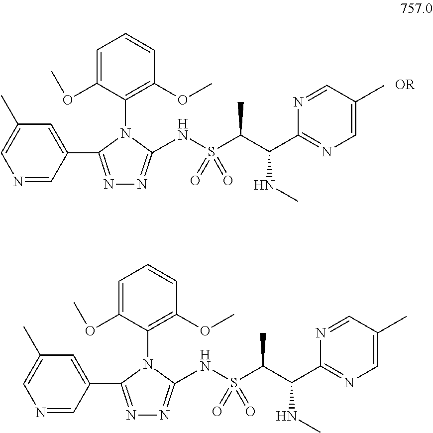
C1(C2=CC(C)=CN=C2)=NN=C(NS(C(C(C2=NC=C(C)C=N2)NC)C)(=O)=O)N1C1=C(OC)C=CC=C1OC.C1(C2=CC(C)=CN=C2)=NN=C(NS(C(C(C2=NC=C(C)C=N2)NC)C)(=O)=O)N1C1=C(OC)C=CC=C1OC
